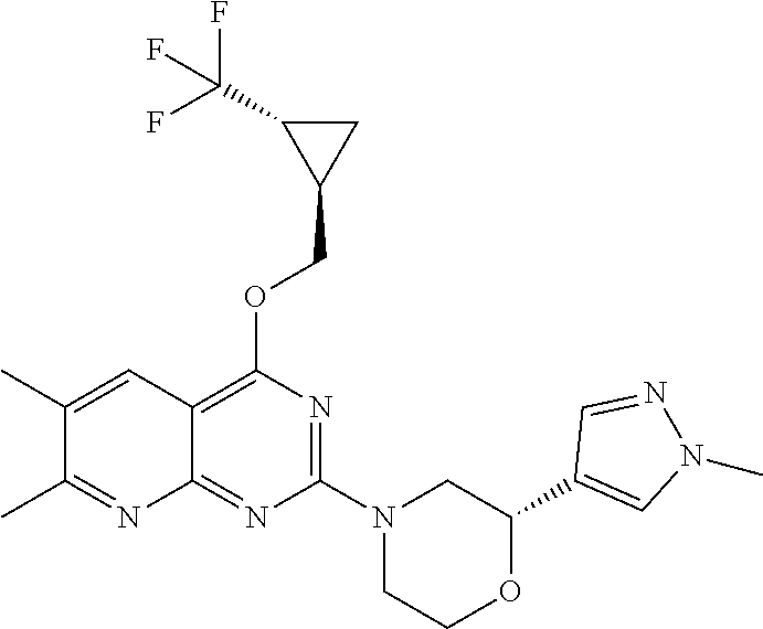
C1(C2=CN(C)N=C2)OCCN(C2=NC(OCC3CC3C(F)(F)F)=C3C(=N2)N=C(C)C(C)=C3)C1
